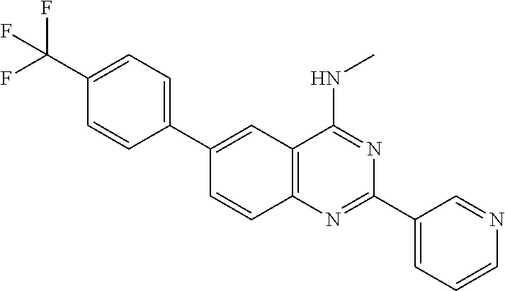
C1(C2=CC=C(C(F)(F)F)C=C2)=CC2=C(C=C1)N=C(C1=CC=CN=C1)N=C2NC
